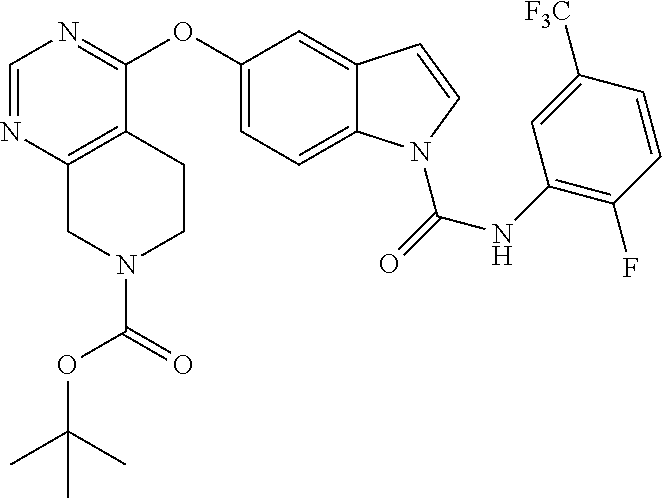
N1(C(=O)OC(C)(C)C)CCC2=C(C1)N=CN=C2OC1=CC=C2C(=C1)C=CN2C(=O)NC1=C(F)C=CC([F3C])=C1
